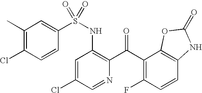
C1(C)=C(Cl)C=CC(S(NC2=C(C(C3=C(F)C=CC4=C3OC(=O)N4)=O)N=CC(Cl)=C2)(=O)=O)=C1
